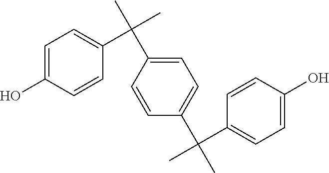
C1=C(O)C=CC(C(C)(C)C2=CC=C(C(C)(C3=CC=C(O)C=C3)C)C=C2)=C1
